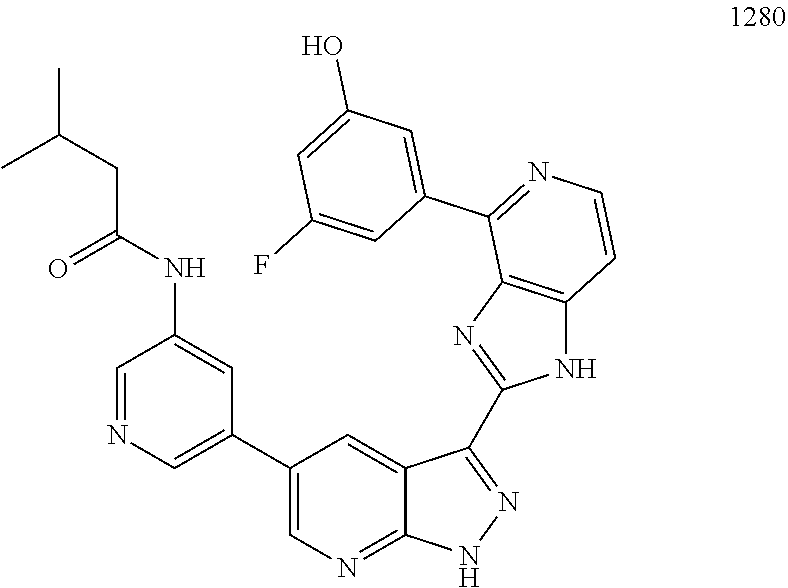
C1(C2=CN=CC(NC(CC(C)C)=O)=C2)=CN=C2C(=C1)C(C1=NC3=C(N1)C=CN=C3C1=CC(O)=CC(F)=C1)=NN2
